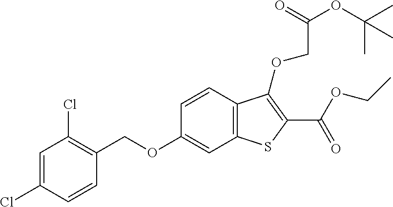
C1=C(Cl)C=CC(COC2=CC3=C(C=C2)C(OCC(=O)OC(C)(C)C)=C(C(=O)OCC)S3)=C1Cl
